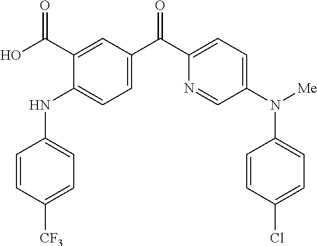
C1=C(C(O)=O)C(NC2=CC=C([CF3])C=C2)=CC=C1C(C1=CC=C(N([Me])C2=CC=C(Cl)C=C2)C=N1)=O
